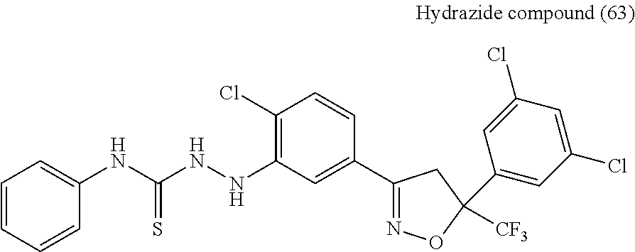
C1(Cl)=C(NNC(NC2=CC=CC=C2)=S)C=C(C2=NOC([CF3])(C3=CC(Cl)=CC(Cl)=C3)C2)C=C1
